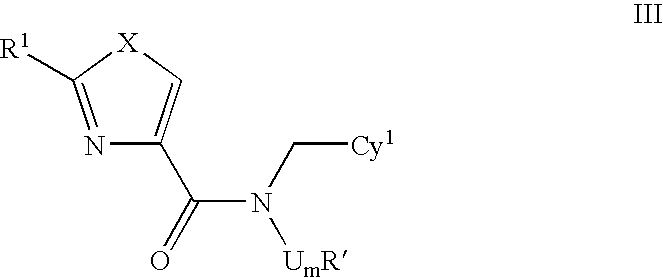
N1=C([R1])[X]C=C1C(N(C[Cy1])[UmR])=O
